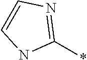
C1=CNC(*)=N1
